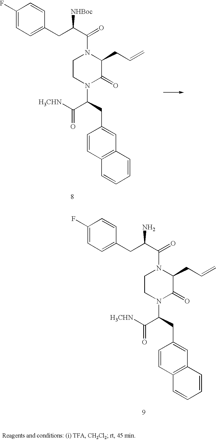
C1(CC(C(=O)N2CCN(C(C(=O)[H3CHN])CC3=CC4=C(C=C3)C=CC=C4)C(=O)C2CC=C)N)=CC=C(F)C=C1.C1(CC(C(=O)N2CCN(C(C(=O)[H3CHN])CC3=CC4=C(C=C3)C=CC=C4)C(=O)C2CC=C)[NHBoc])=CC=C(F)C=C1
